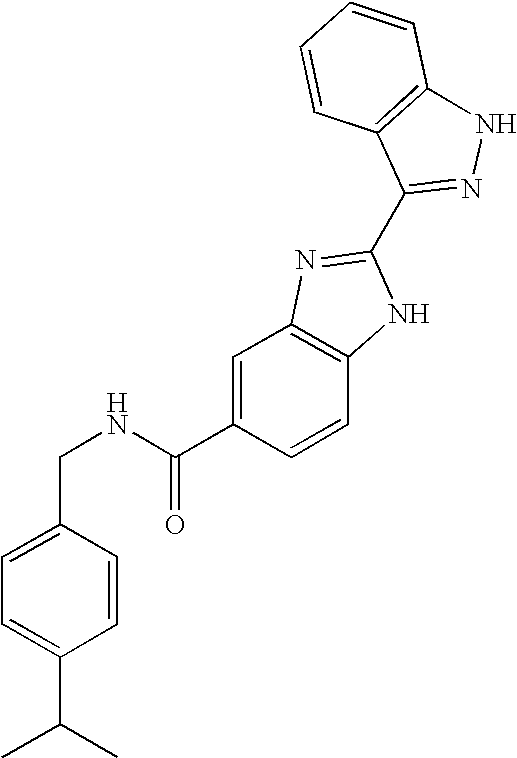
C1=CC(CNC(C2=CC3=C(C=C2)NC(C2=NNC4=C2C=CC=C4)=N3)=O)=CC=C1C(C)C
